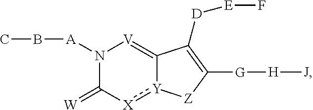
N1([A]BC)C(=[W])[X]:[Y]2C(=[V]1)C([D][E]F)=C([G][H][J])[Z]2
